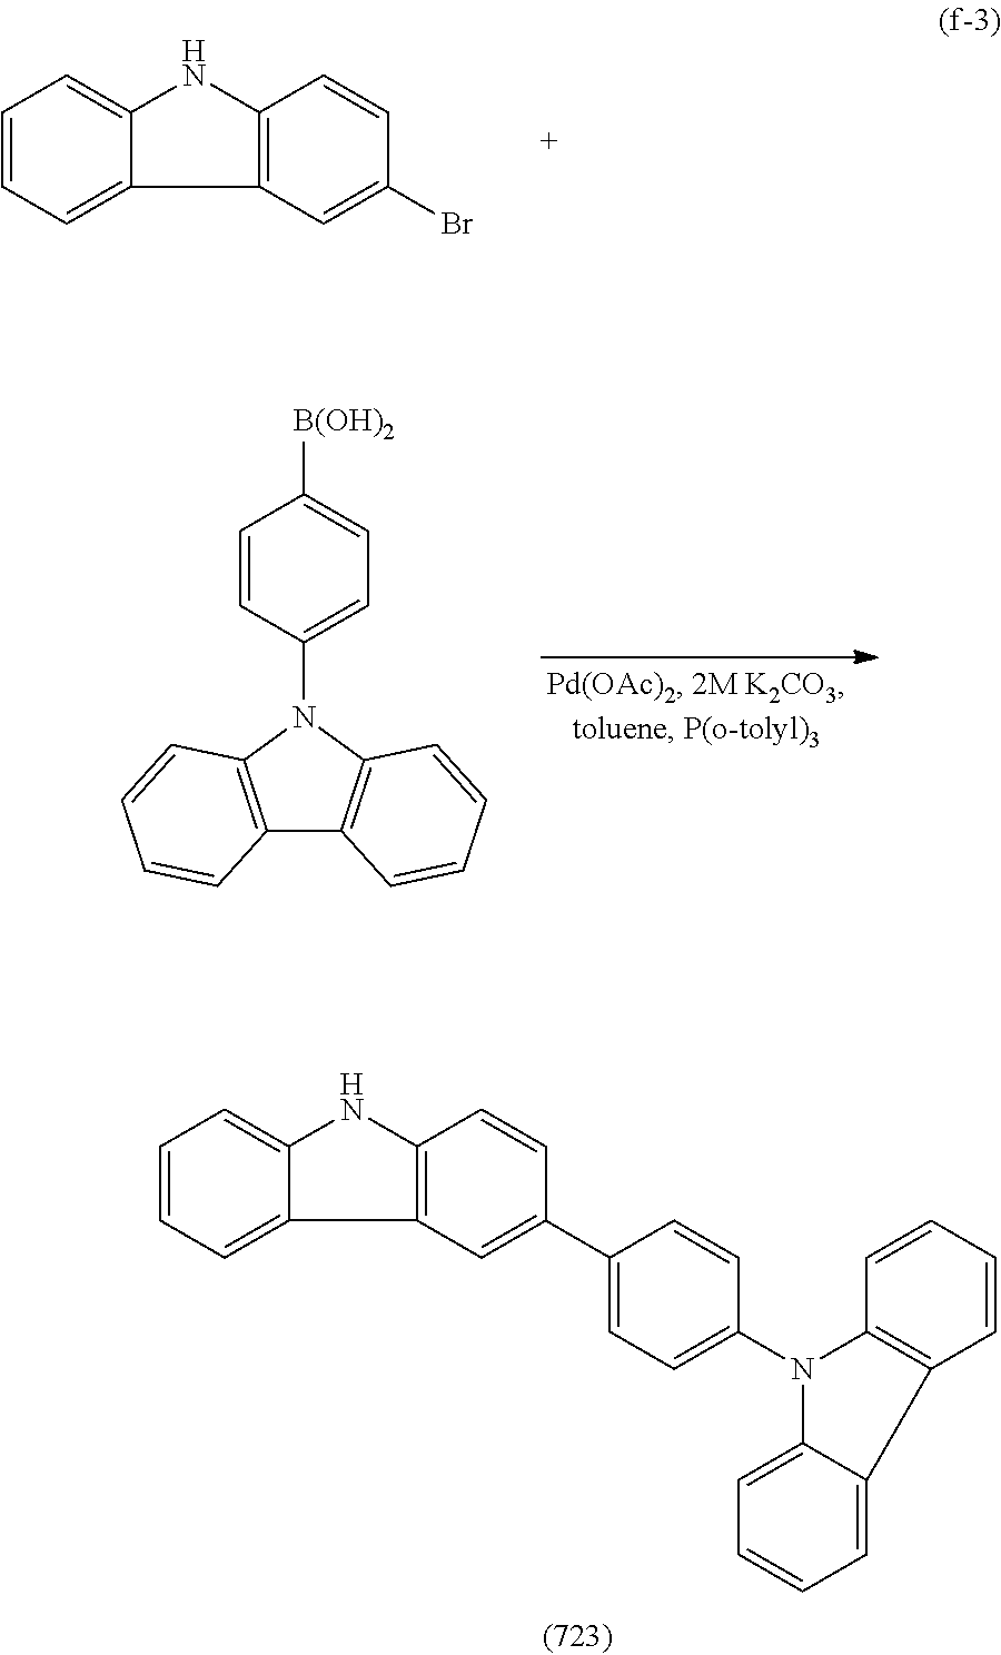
C12=C(NC3=CC=CC=C13)C=CC(Br)=C2.C1=CC(N2C3=C(C4=C2C=CC=C4)C=CC=C3)=CC=C1[B(OH)2].C12=C(NC3=CC=CC=C13)C=CC(C1=CC=C(N3C4=C(C=CC=C4)C4=CC=CC=C34)C=C1)=C2
